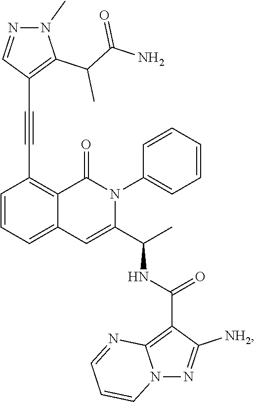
C1=CC=C2C(=C1C#CC1=C(C(C(N)=O)C)N(C)N=C1)C(=O)N(C1=CC=CC=C1)C(C(C)NC(C1=C3N(N=C1[NH2])C=CC=N3)=O)=C2
